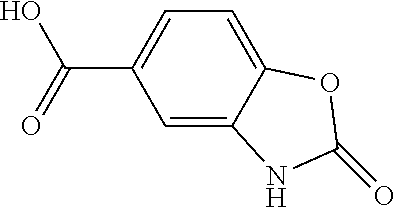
C1=C2C(=CC(C(=O)O)=C1)NC(=O)O2
